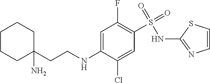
C1=CSC(NS(C2=C(F)C=C(NCCC3(N)CCCCC3)C(Cl)=C2)(=O)=O)=N1
